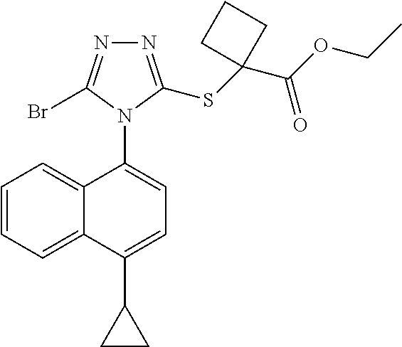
C12=CC=CC=C1C(N1C(Br)=NN=C1SC1(C(OCC)=O)CCC1)=CC=C2C1CC1
